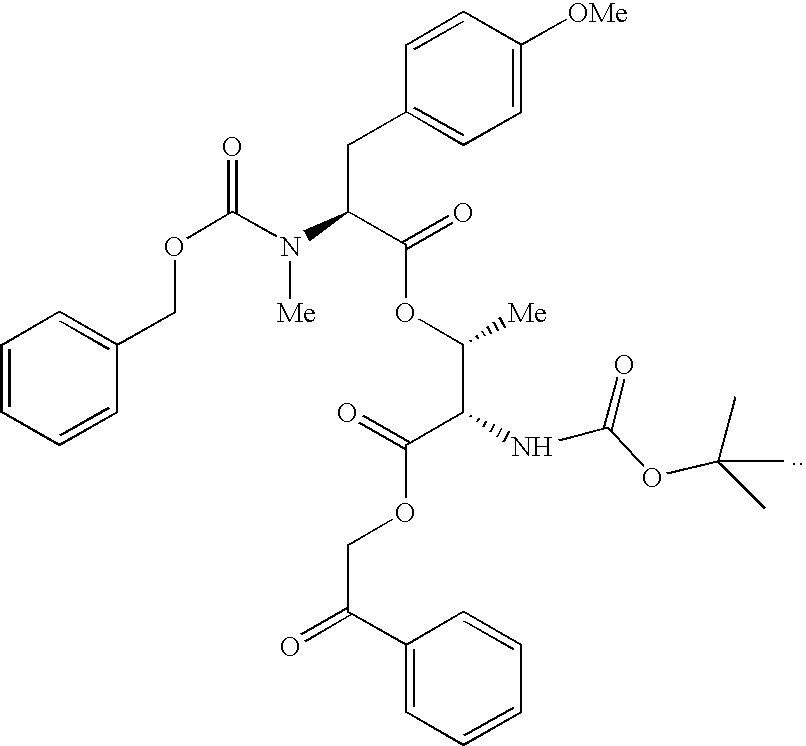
C1=CC=CC(COC(=O)N(C(C(=O)OC([Me])C(C(=O)OCC(=O)C2=CC=CC=C2)NC(=O)OC(C)(C)C)CC2=CC=C([OMe])C=C2)[Me])=C1
